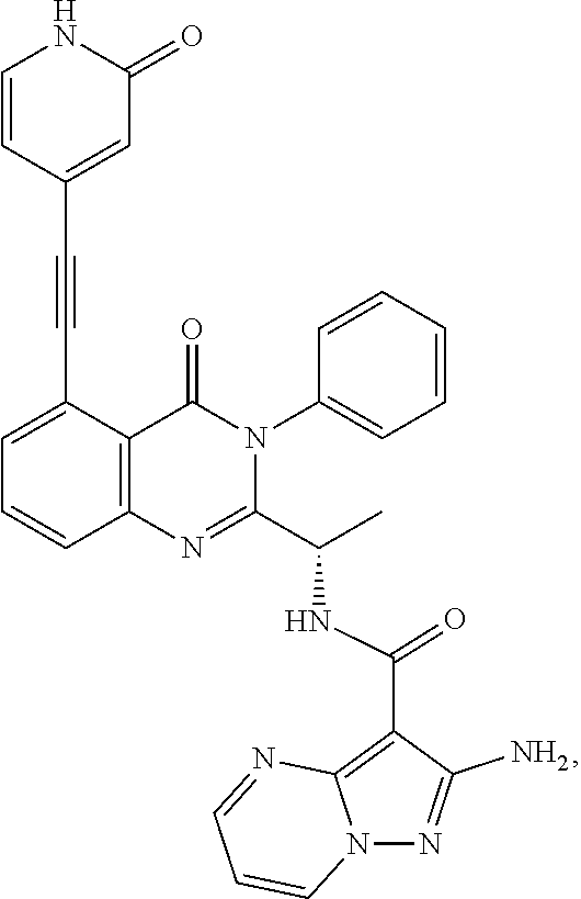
C1=C(C#CC2=CC(=O)NC=C2)C2=C(C=C1)N=C(C(C)NC(C1=C3N(N=C1N)C=CC=N3)=O)N(C1=CC=CC=C1)C2=O
